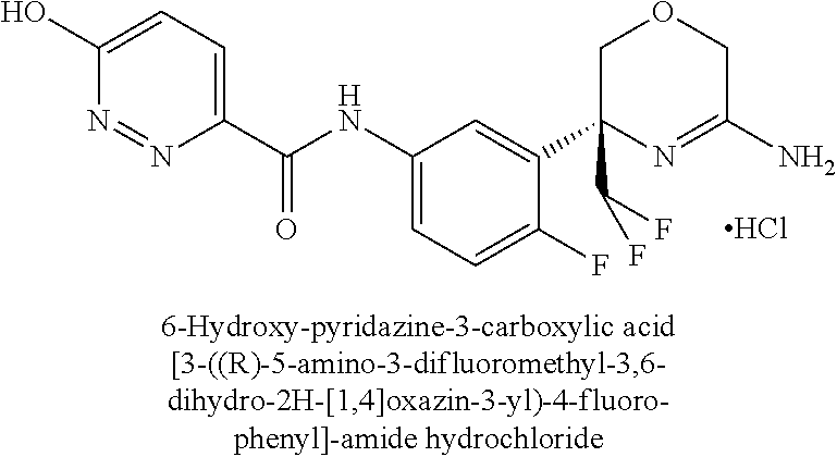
Cl.C1C(C(F)F)(C2=CC(NC(C3=CC=C(O)N=N3)=O)=CC=C2F)N=C(N)CO1
